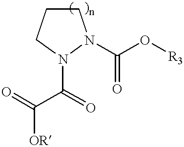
C1CCN(C(C([OR])=O)=O)N1C(O[R3])=O
